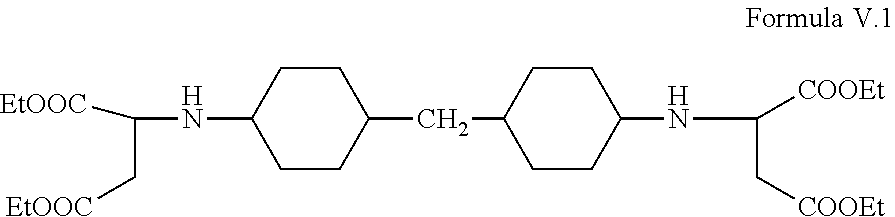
C(NC1CCC(CC2CCC(NC(C[COOEt])[COOEt])CC2)CC1)(C[EtOOC])[EtOOC]
